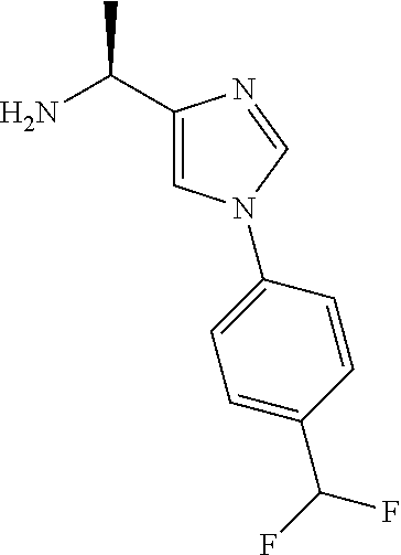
NC(C1=CN(C2=CC=C(C(F)F)C=C2)C=N1)C
